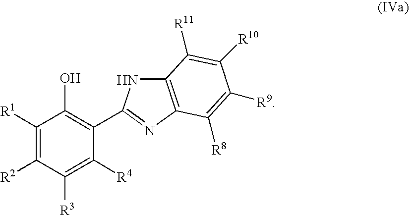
C1([R1])=C([R2])C([R3])=C([R4])C(C2=NC3=C(N2)C([R11])=C([R10])C([R9])=C3[R8])=C1O
